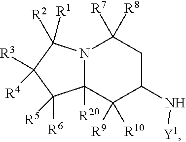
N12C([R20])(C([R9])([R10])C(N[Y1])CC1([R7])[R8])C([R6])([R5])C([R3])([R4])C2([R2])[R1]
